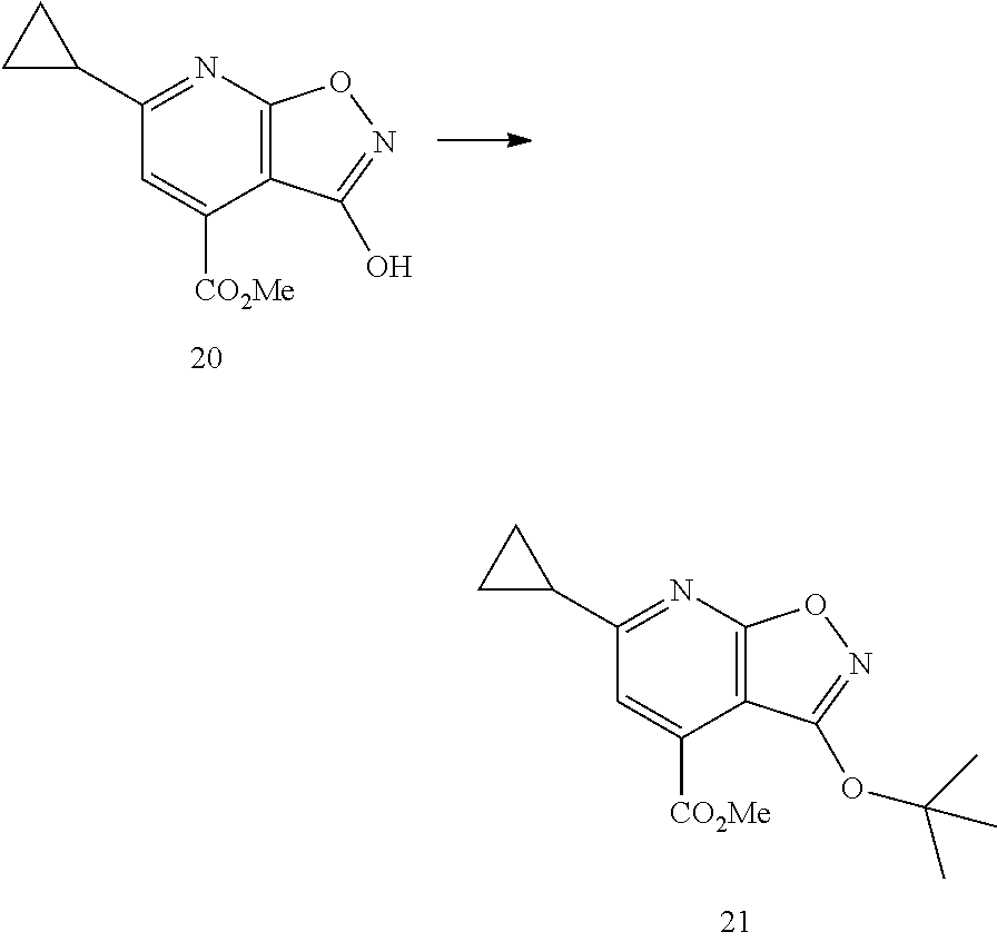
C1(C2CC2)=NC2=C(C([CO2Me])=C1)C(O)=NO2.C1(C2CC2)=NC2=C(C([CO2Me])=C1)C(OC(C)(C)C)=NO2
